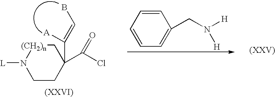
C1CC(C([A])=CB)(C(Cl)=O)C[(CH2)n]N1[L].C1=CC=CC(CN([H])[H])=C1
